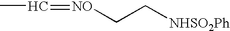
CC=[NO]CC[NHSO2Ph]
